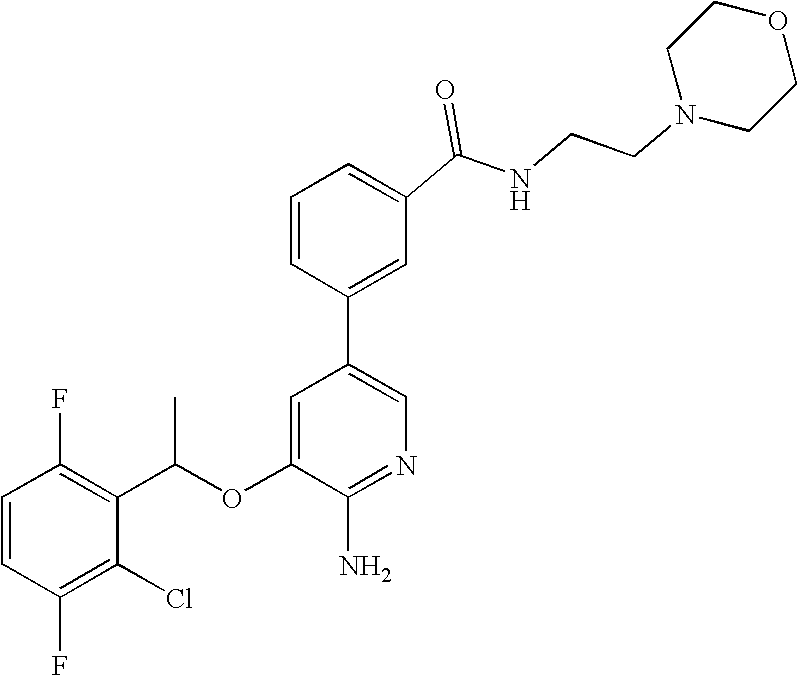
C1=CC(F)=C(C(OC2=CC(C3=CC(C(NCCN4CCOCC4)=O)=CC=C3)=CN=C2N)C)C(Cl)=C1F
